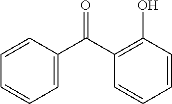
C1=CC=CC=C1C(C1=C(O)C=CC=C1)=O
